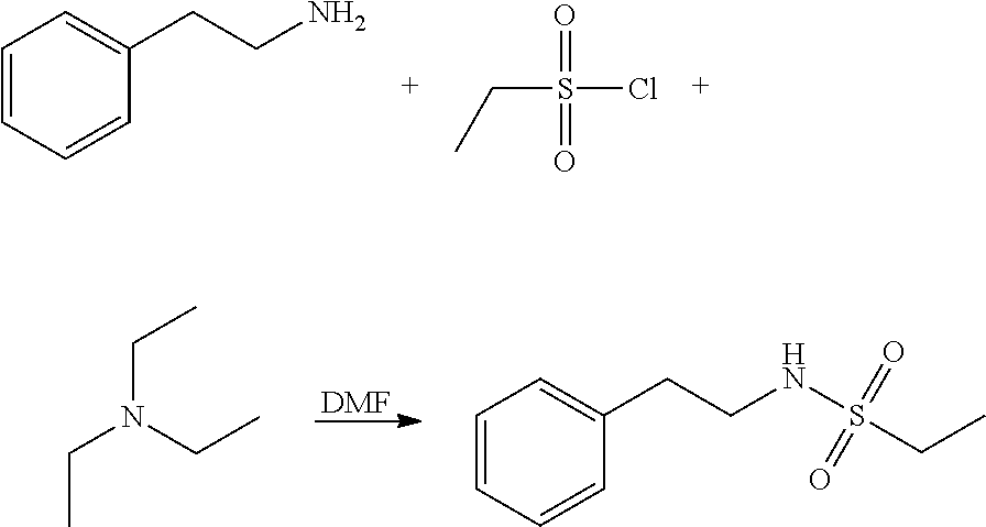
[DMF].C(N(CC)CC)C.C1=CC=CC(CCNS(CC)(=O)=O)=C1.C1=CC=CC(CCN)=C1.C(S(Cl)(=O)=O)C
